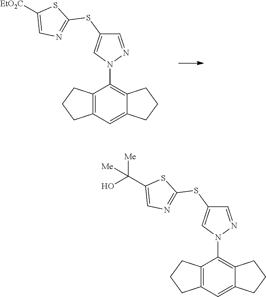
C1=C(SC2=NC=C([EtO2C])S2)C=NN1C1=C2CCCC2=CC2=C1CCC2.C1=C(SC2=NC=C(C(O)([Me])[Me])S2)C=NN1C1=C2CCCC2=CC2=C1CCC2
